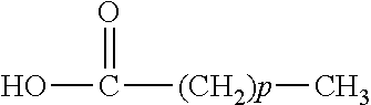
OC(=O)[(CH2)p]C
